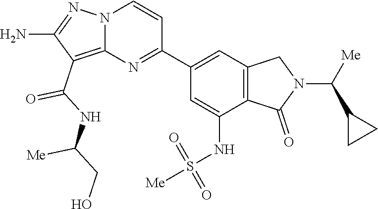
C12=C(C(NC(CO)[Me])=O)C(N)=NN1C=CC(C1=CC3=C(C(NS([Me])(=O)=O)=C1)C(=O)N(C([Me])C1CC1)C3)=N2
